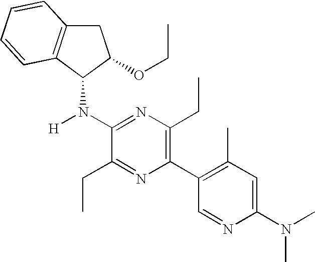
C1(N(C)C)=CC(C)=C(C2=C(CC)N=C(N([H])C3C(OCC)CC4=C3C=CC=C4)C(CC)=N2)C=N1
